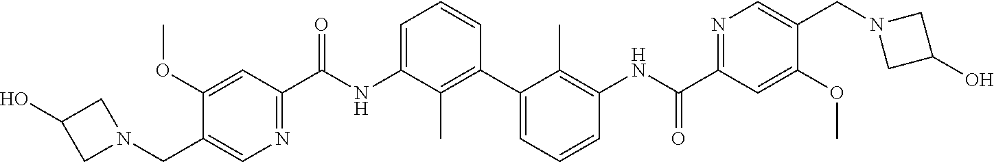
C1(OC)=CC(C(NC2=CC=CC(C3=CC=CC(NC(C4=NC=C(CN5CC(O)C5)C(OC)=C4)=O)=C3C)=C2C)=O)=NC=C1CN1CC(O)C1
